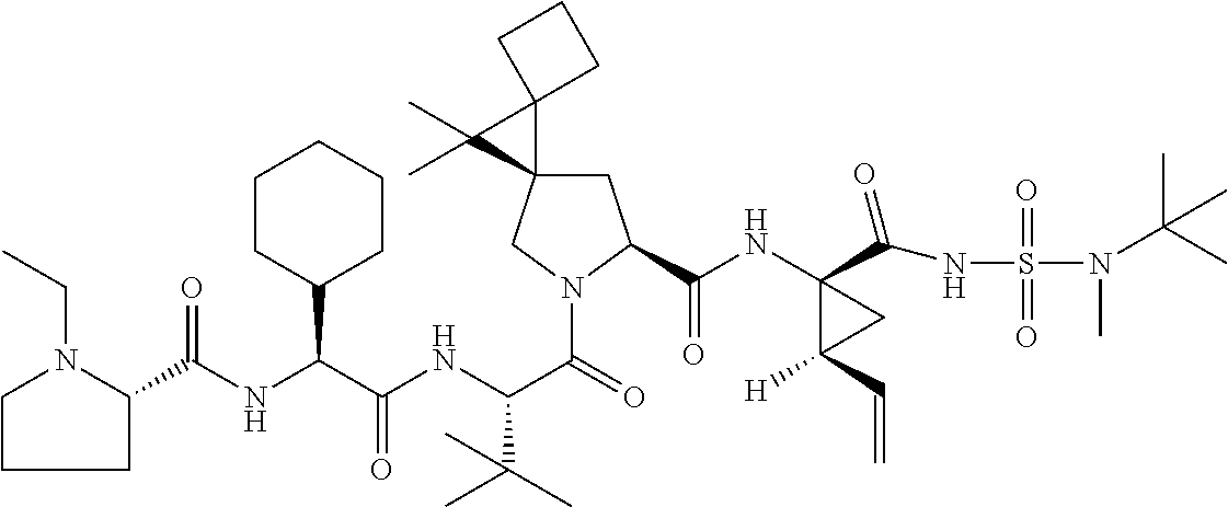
C1N(CC)C(C(NC(C(NC(C(=O)N2CC3(CC2C(NC2(C(=O)NS(=O)(=O)N(C)C(C)(C)C)C(C=C)([H])C2)=O)C2(C3(C)C)CCC2)C(C)(C)C)=O)C2CCCCC2)=O)CC1
